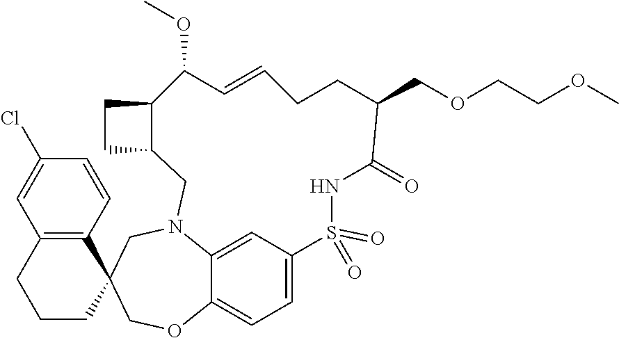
C12=C(C=CC(Cl)=C1)C1(CCC2)COC2=CC=C3C=C2N(C1)CC1C(CC1)C(OC)C=CCCC(COCCOC)C(=O)NS3(=O)=O
